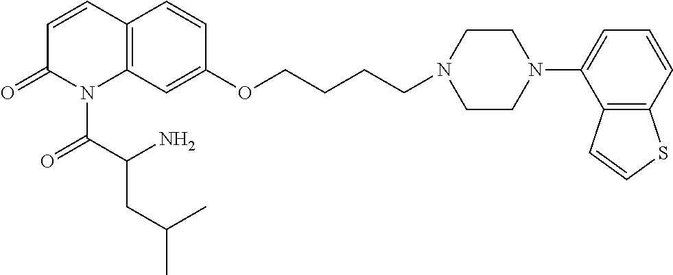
C12=C(C=C(OCCCCN3CCN(C4=CC=CC5=C4C=CS5)CC3)C=C1)N(C(C(CC(C)C)N)=O)C(=O)C=C2
